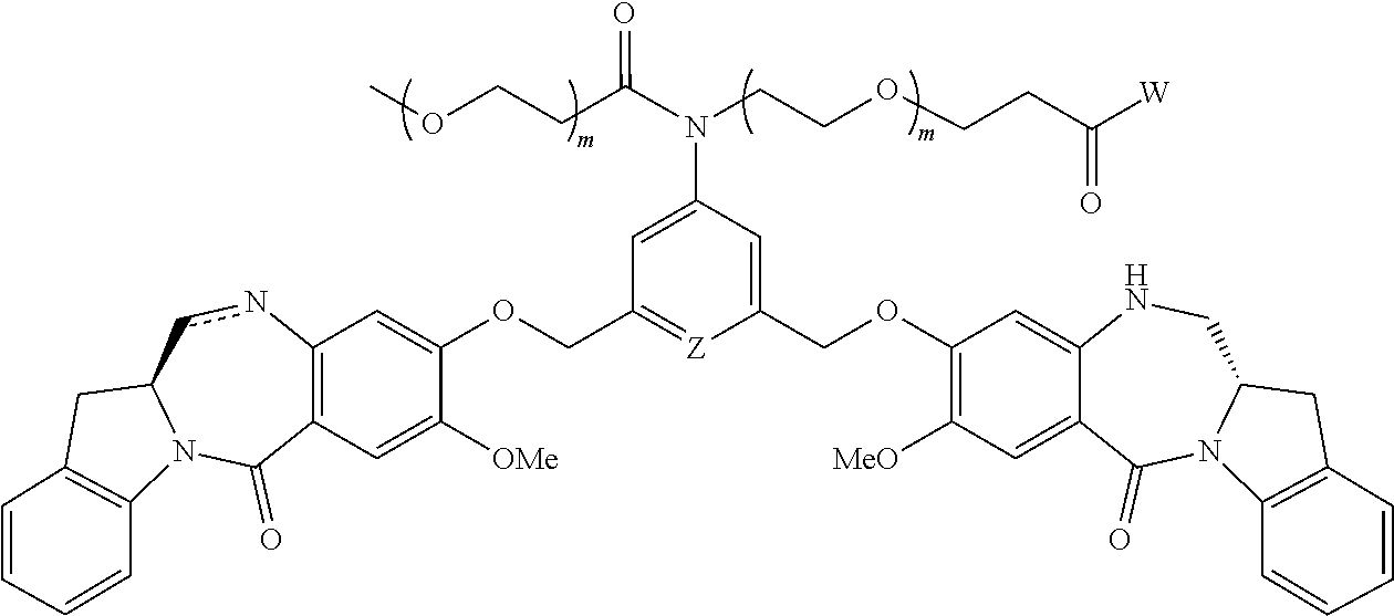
O(CCC(N(CCOCCC([W])=O)C1=CC(COC2=CC3=C(C=C2[OMe])C(=O)N2C(cn3)CC3=C2C=CC=C3)=[Z]C(COC2=C([MeO])C=C3C(=C2)NCC2N(C3=O)C3=C(C2)C=CC=C3)=C1)=O)C
